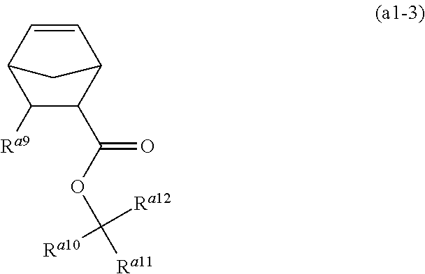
C1([Ra9])C(C(OC([Ra11])([Ra12])[Ra10])=O)C2C=CC1C2
